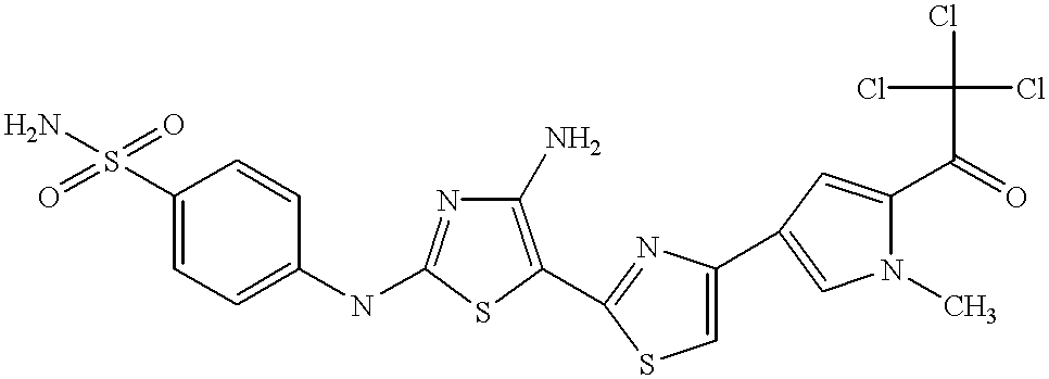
C1(S(=O)(=O)N)=CC=C(NC2=NC(N)=C(C3=NC(C4=CN(C)C(C(=O)C(Cl)(Cl)Cl)=C4)=CS3)S2)C=C1
